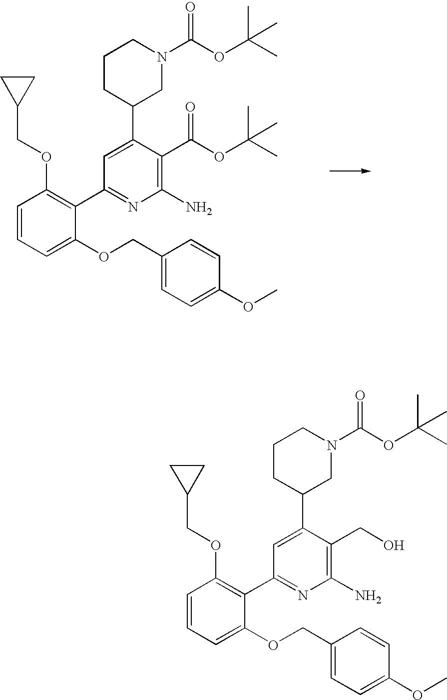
C1=C(C2CCCN(C(OC(C)(C)C)=O)C2)C(C(OC(C)(C)C)=O)=C(N)N=C1C1=C(OCC2CC2)C=CC=C1OCC1=CC=C(OC)C=C1.C1=C(C2CCCN(C(OC(C)(C)C)=O)C2)C(CO)=C(N)N=C1C1=C(OCC2CC2)C=CC=C1OCC1=CC=C(OC)C=C1
